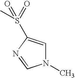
N1(C)C=C(S(=O)(=O)C)N=C1
